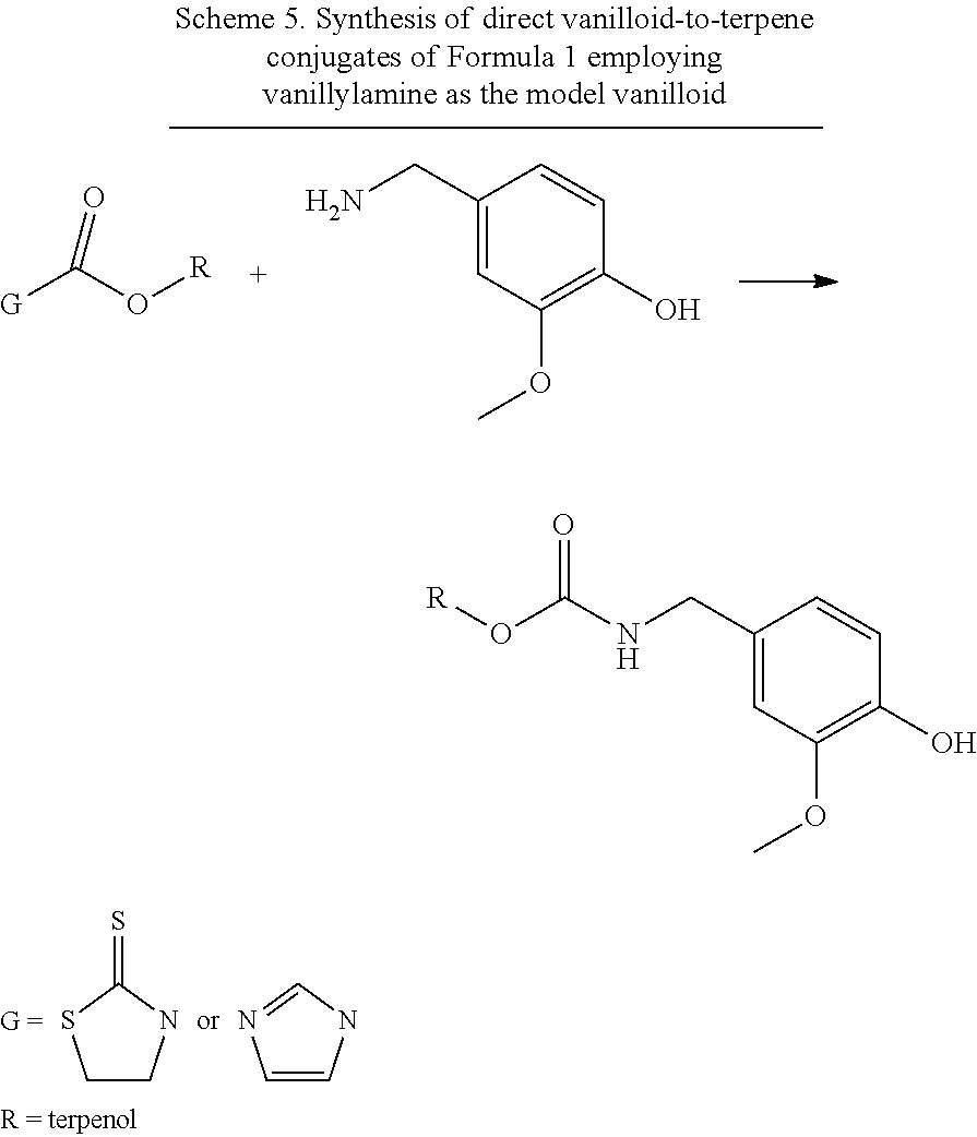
C1CNC(=S)S1.C1=CNC=N1.[G]C(O[R])=O.C1(OC)=C(O)C=CC(CN)=C1.C1(OC)=C(O)C=CC(CNC(O[R])=O)=C1
